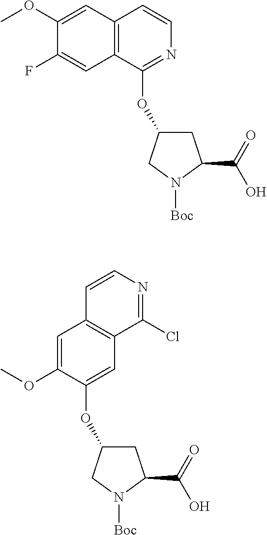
C1(F)=CC2=C(C=C1OC)C=CN=C2OC1CC(C(=O)O)N([Boc])C1.COC1=CC2=C(C=C1OC1CC(C(=O)O)N([Boc])C1)C(Cl)=NC=C2
